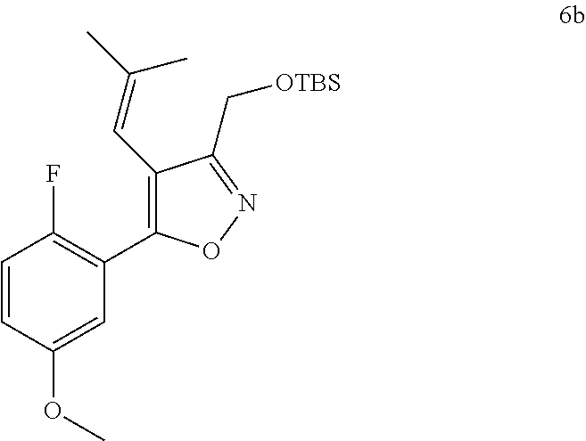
C1=CC(OC)=CC(C2=C(C=C(C)C)C(C[OTBS])=NO2)=C1F
